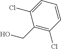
C1=CC=C(Cl)C(CO)=C1Cl
